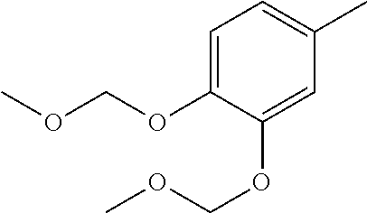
C1(OCOC)=CC=C(C)C=C1OCOC
